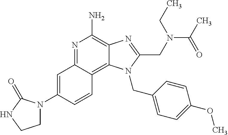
C1=C(N2CCNC2=O)C=CC2=C3C(=C(N)N=C12)N=C(CN(C(C)=O)CC)N3CC1=CC=C(OC)C=C1
